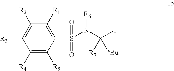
C1([R4])=C([R5])C(S(=O)(=O)N(C([R7])([sBu])[T])[R6])=C([R1])C([R2])=C1[R3]
